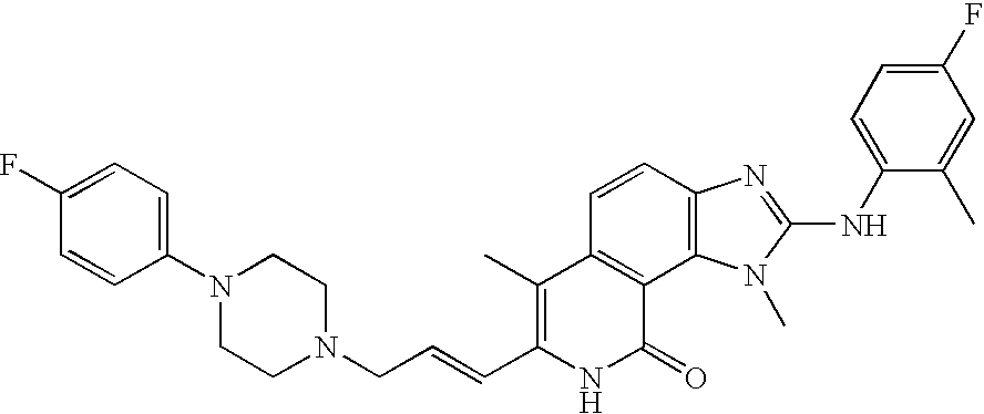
C1=CC2=C(C3=C1C(C)=C(C=CCN1CCN(C4=CC=C(F)C=C4)CC1)NC3=O)N(C)C(NC1=CC=C(F)C=C1C)=N2
